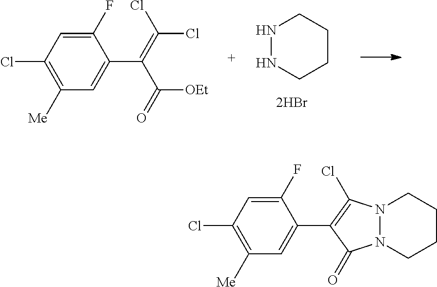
C1([Me])=C(Cl)C=C(F)C(C2=C(Cl)N3N(C2=O)CCCC3)=C1.C1([Me])=C(Cl)C=C(F)C(C(=C(Cl)Cl)C(=O)[OEt])=C1.N1NCCCC1
